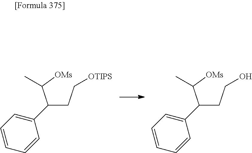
C(C[OTIPS])C(C([OMs])C)C1=CC=CC=C1.C(CO)C(C([OMs])C)C1=CC=CC=C1
